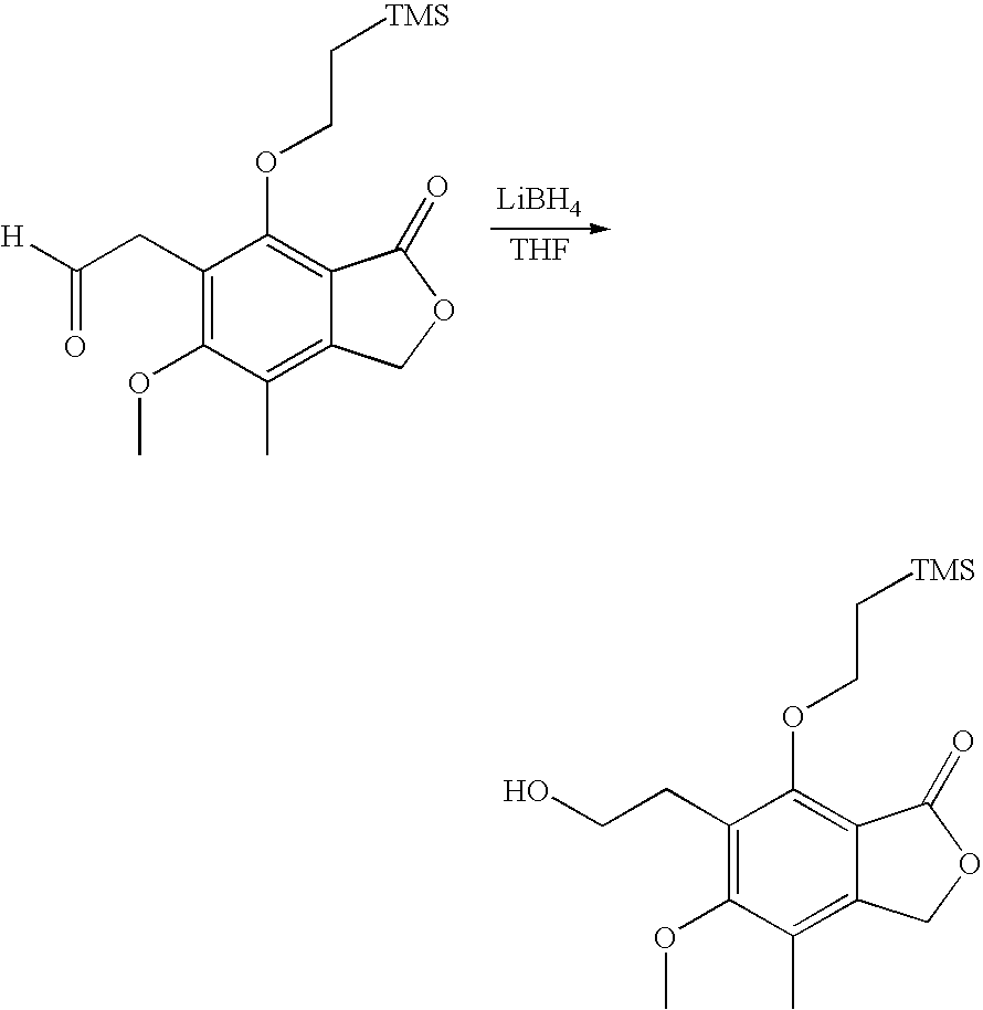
C1(CC([H])=O)=C(OC)C(C)=C2C(=C1OCC[TMS])C(=O)OC2.[THF].[LiBH4].C1(CCO)=C(OC)C(C)=C2C(=C1OCC[TMS])C(=O)OC2
